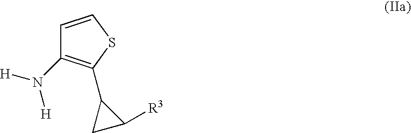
[H]N([H])C1=C(C2CC2[R3])SC=C1
